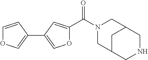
O1C(C(N2CC3CC(C2)CNC3)=O)=CC(C2=COC=C2)=C1
